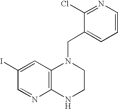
C1(I)=CC2=C(N=C1)NCCN2CC1=CC=CN=C1Cl
